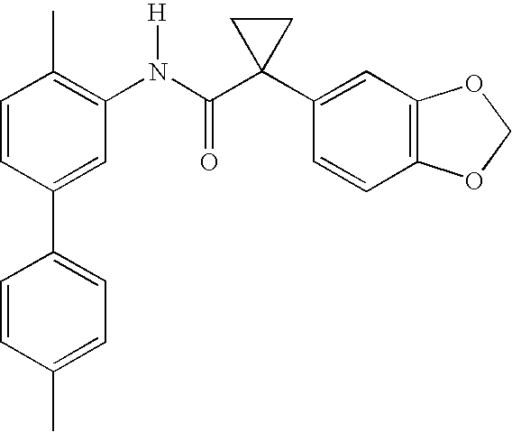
C1(N(C(C2(C3=CC4=C(C=C3)OCO4)CC2)=O)[H])=C(C)C=CC(C2=CC=C(C)C=C2)=C1
